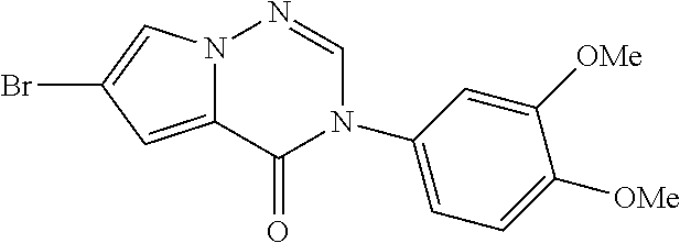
BrC1=CN2C(=C1)C(=O)N(C1=CC=C([OMe])C([OMe])=C1)C=N2
